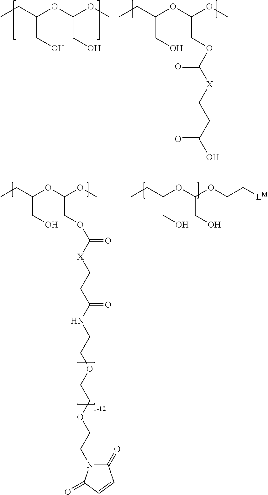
CCC(OC(OC)CO)CO.CCC(OC(OC)COC(=O)[X]CCC(O)=O)CO.CCC(OC(OCC[LM])CO)CO.CCC(OC(OC)COC(=O)[X]CCC(NCCOCCOCCN1C(=O)C=CC1=O)=O)CO.[1-12]
